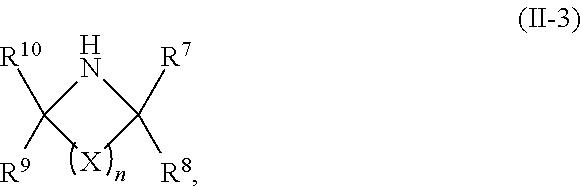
C1([R10])([R9])[X]C([R7])([R8])N1
